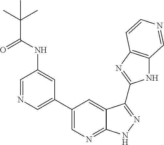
C1=NC=C(C2=CN=C3C(=C2)C(C2=NC4=C(N2)C=NC=C4)=NN3)C=C1NC(C(C)(C)C)=O
